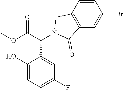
C1(O)=CC=C(F)C=C1C(C(OC)=O)N1C(=O)C2=C(C1)C=CC(Br)=C2
